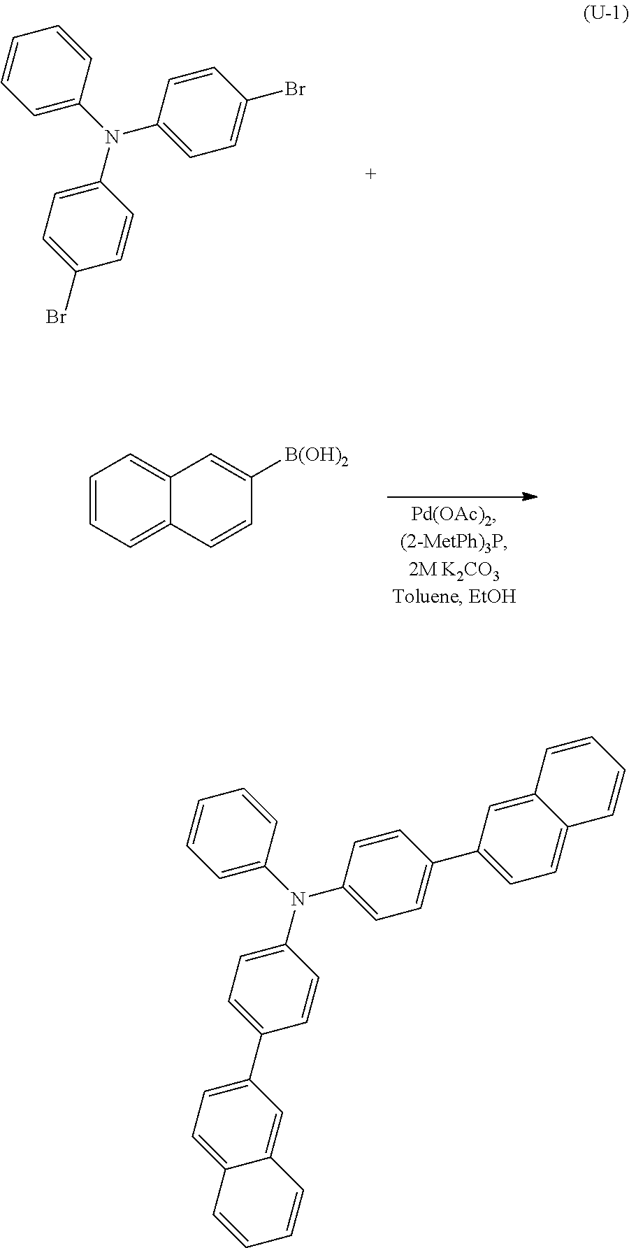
C1=CC(N(C2=CC=CC=C2)C2=CC=C(Br)C=C2)=CC=C1Br.C1=CC=C2C(=C1)C=C([B(OH)2])C=C2.C1=CC(N(C2=CC=CC=C2)C2=CC=C(C3=CC=C4C(=C3)C=CC=C4)C=C2)=CC=C1C1=CC=C2C(=C1)C=CC=C2
